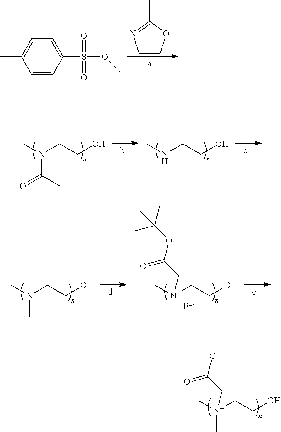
C[N+](CCO)(C)CC([O-])=O.C1COC(C)=N1.C1=C(S(OC)(=O)=O)C=CC(C)=C1.CN(CCO)C(C)=O.CNCCO.CN(CCO)C.C[N+](CCO)(C)CC(OC(C)(C)C)=O.[Br-]
